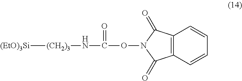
[(EtO)3Si][(CH2)3]NC(ON1C(=O)C2=C(C1=O)C=CC=C2)=O
